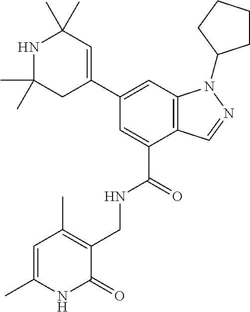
C12=C(C=C(C3=CC(C)(C)NC(C)(C)C3)C=C1C(=O)NCC1=C(C)C=C(C)NC1=O)N(C1CCCC1)N=C2
